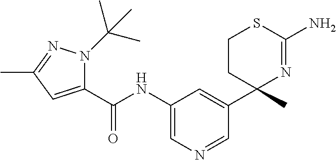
C1(C(NC2=CN=CC(C3(C)N=C(N)SCC3)=C2)=O)=CC(C)=NN1C(C)(C)C
